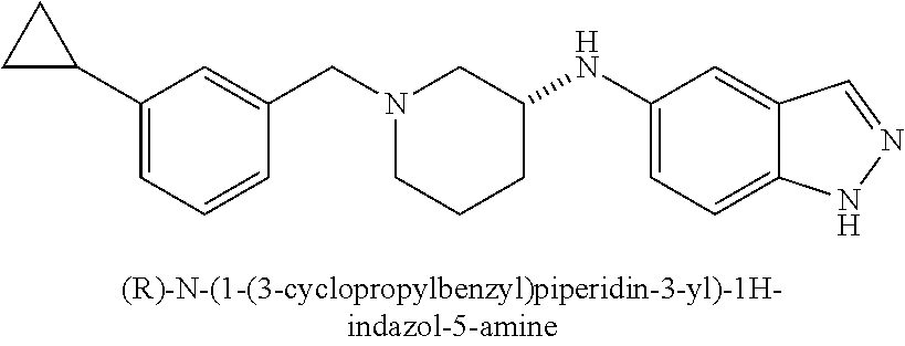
N1(CC2=CC(C3CC3)=CC=C2)CCCC(NC2=CC=C3C(=C2)C=NN3)C1
